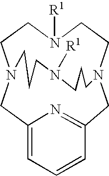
N12CCN([R1])CCN(CC3=NC(=CC=C3)C1)CCCN([R1])CCC2
